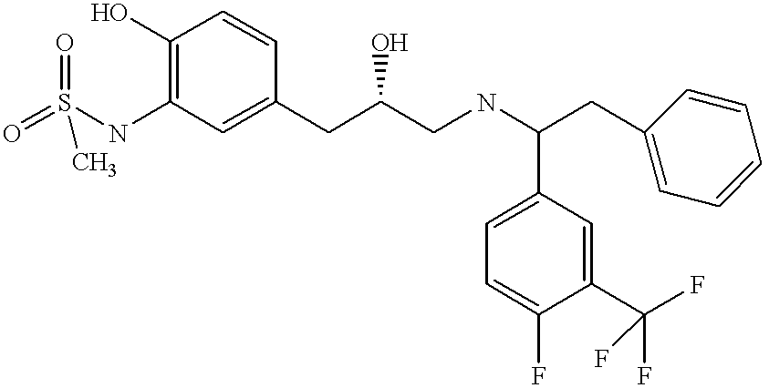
O=S(NC1=C(O)C=CC(CC(CNC(CC2=CC=CC=C2)C2=CC=C(F)C(C(F)(F)F)=C2)O)=C1)(=O)C
